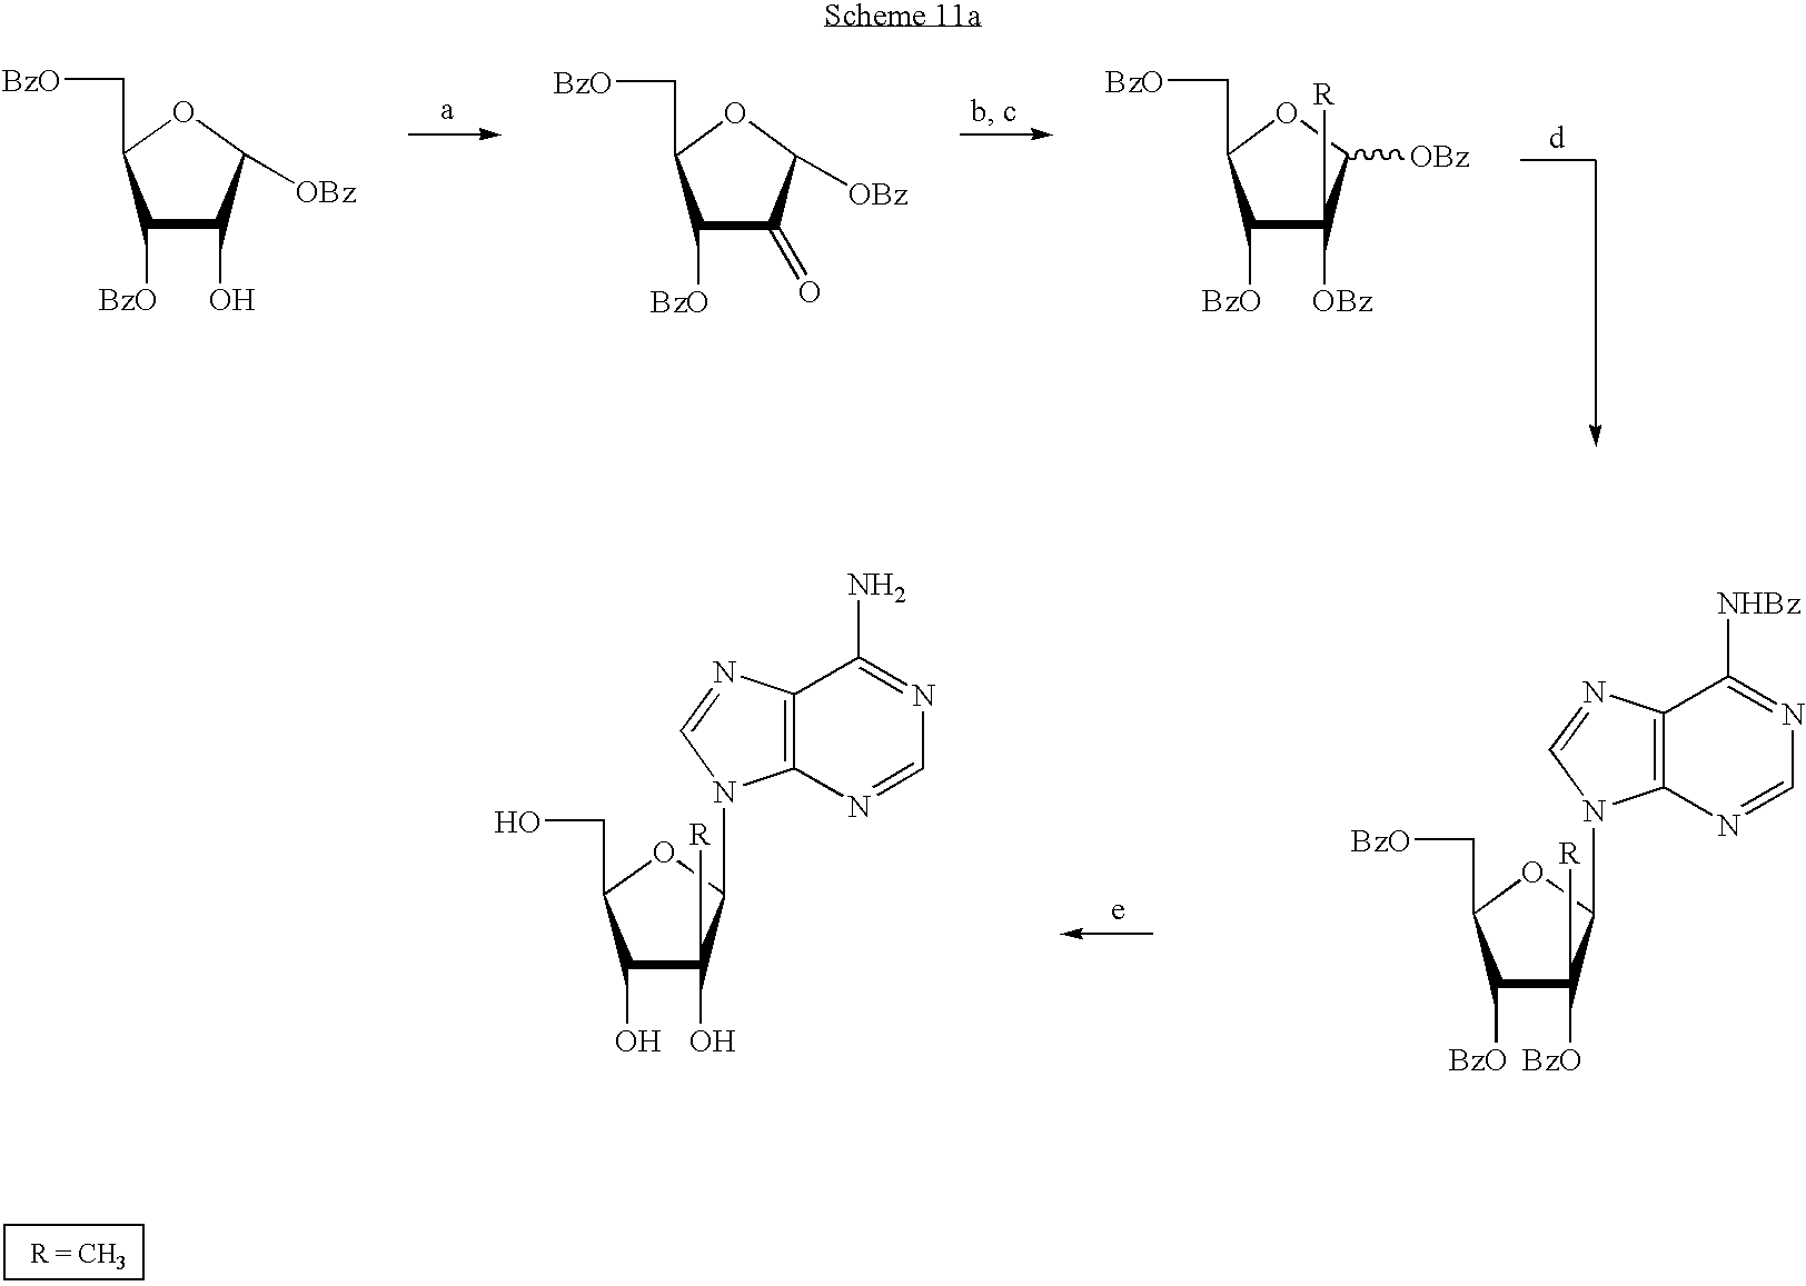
C1([BzO])C(O)C([OBz])OC1C[BzO].C1([BzO])C(=O)C([OBz])OC1C[BzO].C1([BzO])C([OBz])([R])C([OBz])OC1C[BzO].C1([BzO])C([BzO])([R])C(N2C3=C(N=C2)C([NHBz])=NC=N3)OC1C[BzO].C1(O)C(O)([R])C(N2C3=C(N=C2)C(N)=NC=N3)OC1CO
